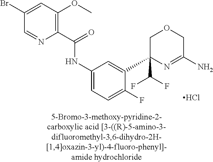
Cl.C1C(C(F)F)(C2=CC(NC(=O)C3=C(OC)C=C(Br)C=N3)=CC=C2F)N=C(N)CO1
